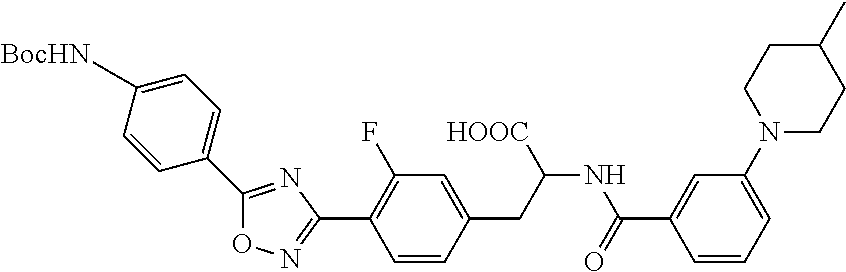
C1(CC(NC(C2=CC(N3CCC(C)CC3)=CC=C2)=O)[HOOC])=CC(F)=C(C2=NOC(C3=CC=C([BocHN])C=C3)=N2)C=C1
